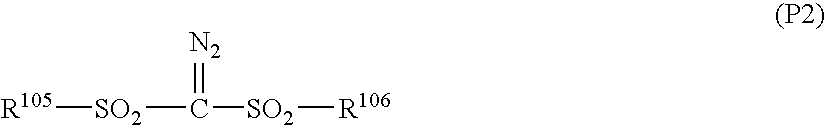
[R105][SO2]C([SO2][R106])=[N2]
